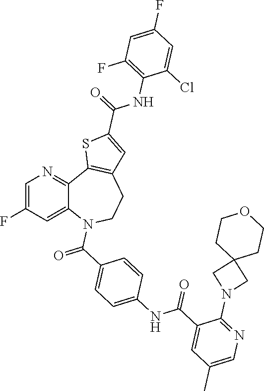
C1=C(F)C=C2C(=N1)C1=C(CCN2C(=O)C2=CC=C(NC(C3=CC(C)=CN=C3N3CC4(C3)CCOCC4)=O)C=C2)C=C(C(=O)NC2=C(F)C=C(F)C=C2Cl)S1
